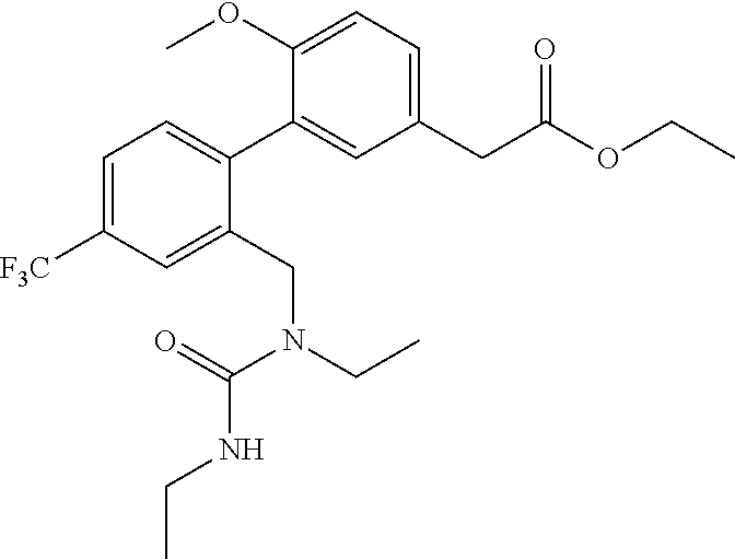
C1(CC(OCC)=O)=CC=C(OC)C(C2=CC=C([F3C])C=C2CN(CC)C(=O)NCC)=C1
